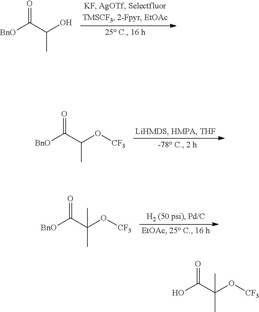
[BnO]C(C(O)C)=O.[BnO]C(C(O[CF3])C)=O.[BnO]C(C(O[CF3])(C)C)=O.OC(C(O[CF3])(C)C)=O
